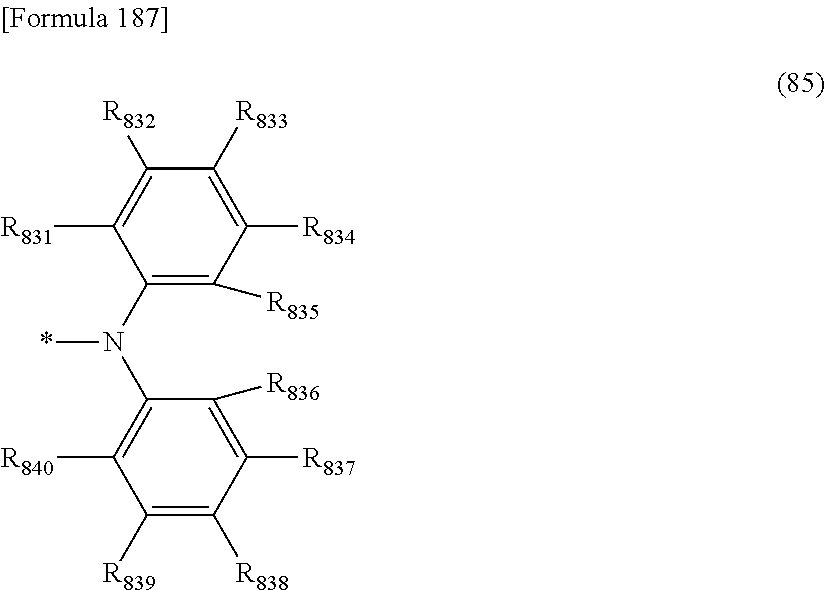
C1([R839])=C([R838])C([R837])=C([R836])C(N(C2=C([R835])C([R834])=C([R833])C([R832])=C2[R831])*)=C1[R840]
